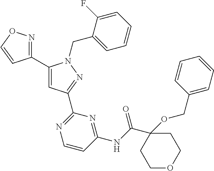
C1(C2=NOC=C2)=CC(C2=NC=CC(NC(C3(OCC4=CC=CC=C4)CCOCC3)=O)=N2)=NN1CC1=CC=CC=C1F
